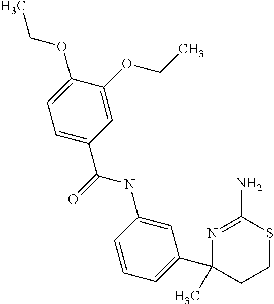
C1=C(C(NC2=CC(C3(C)N=C(N)SCC3)=CC=C2)=O)C=C(OCC)C(OCC)=C1
